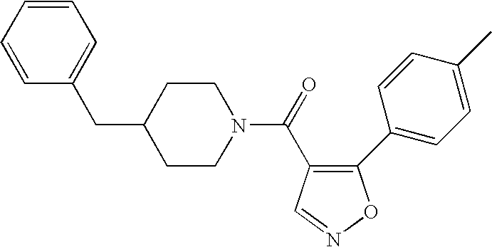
N1(C(=O)C2=C(C3=CC=C(C)C=C3)ON=C2)CCC(CC2=CC=CC=C2)CC1
